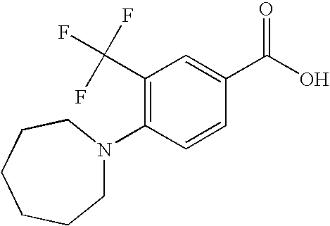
C1(C(F)(F)F)=C(N2CCCCCC2)C=CC(C(O)=O)=C1
